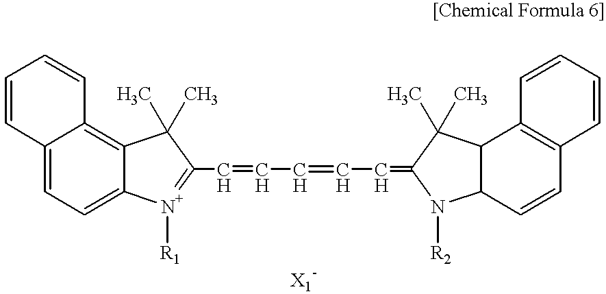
C12=CC=C3C(=C1C=CC=C2)C(C)(C)C(C=CC=CC=C1N([R2])C2C=CC4=C(C=CC=C4)C2C1(C)C)=[N+]3[R1]
